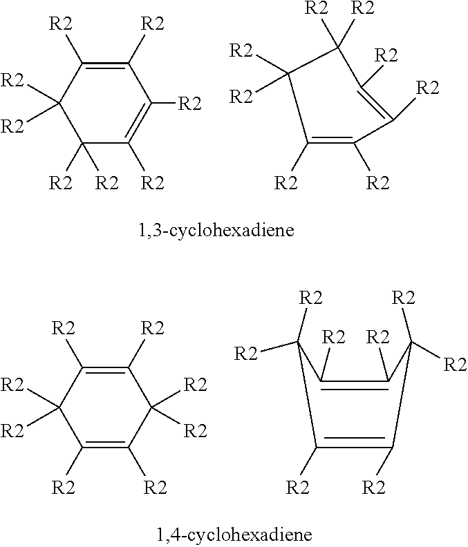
C1([R2])=C([R2])C([R2])([R2])C([R2])([R2])C([R2])=C1[R2].C1([R2])=C([R2])C([R2])=C([R2])C([R2])([R2])C1([R2])[R2].C1([R2])=C([R2])C([R2])([R2])C([R2])=C([R2])C1([R2])[R2].C1([R2])=C([R2])C([R2])([R2])C([R2])=C([R2])C1([R2])[R2]
